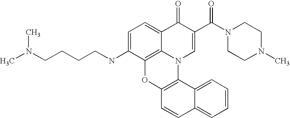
C1=C(NCCCCN(C)C)C2=C3C(=C1)C(=O)C(C(N1CCN(C)CC1)=O)=CN3C1=C(O2)C=CC2=CC=CC=C12
